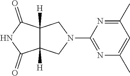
N1C(=O)C2([H])C([H])(C1=O)CN(C1=NC(C)=CC(C)=N1)C2
